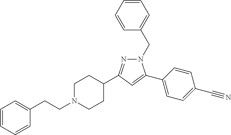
C1=CC=CC(CCN2CCC(C3=NN(CC4=CC=CC=C4)C(C4=CC=C(C#N)C=C4)=C3)CC2)=C1
